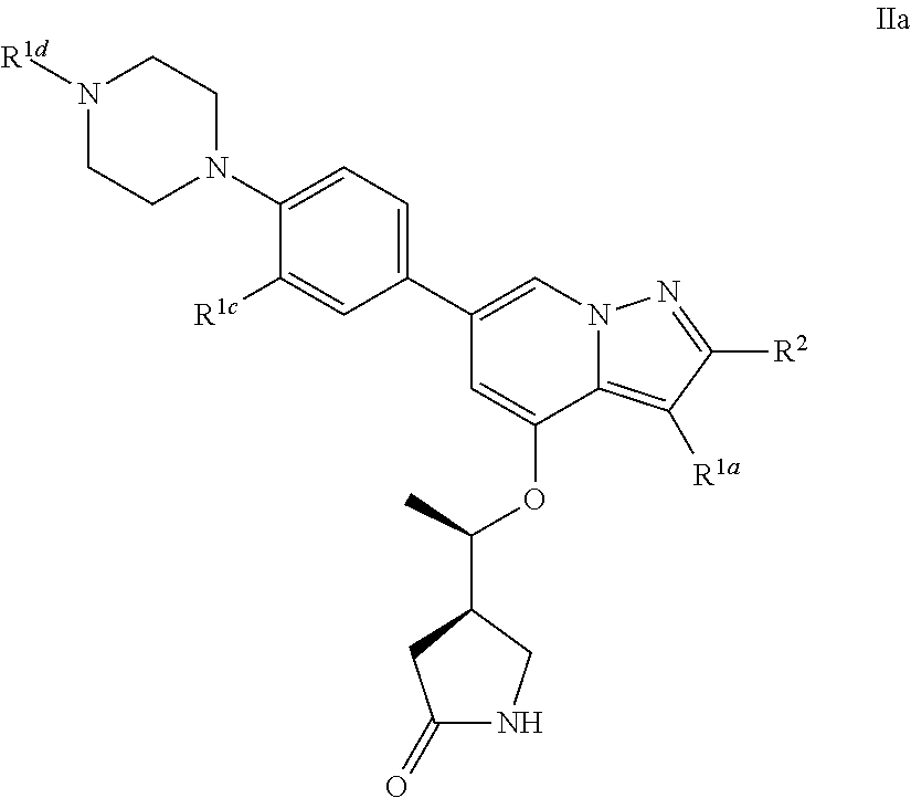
C1(C2=CC=C(N3CCN([R1d])CC3)C([R1c])=C2)=CN2C(=C([R1a])C([R2])=N2)C(OC(C2CNC(=O)C2)C)=C1
